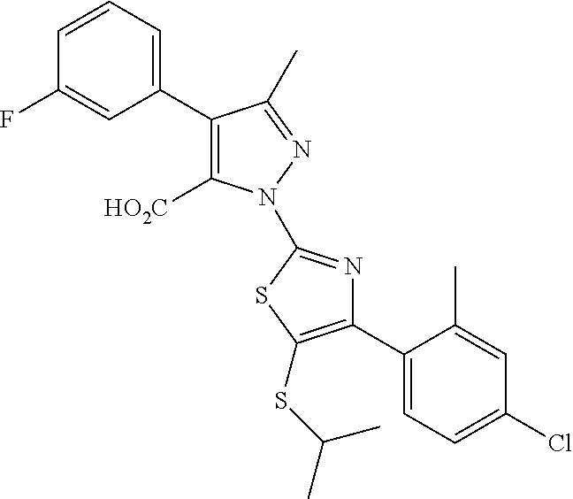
C1(C2=CC=CC(F)=C2)=C([HO2C])N(C2=NC(C3=CC=C(Cl)C=C3C)=C(SC(C)C)S2)N=C1C
